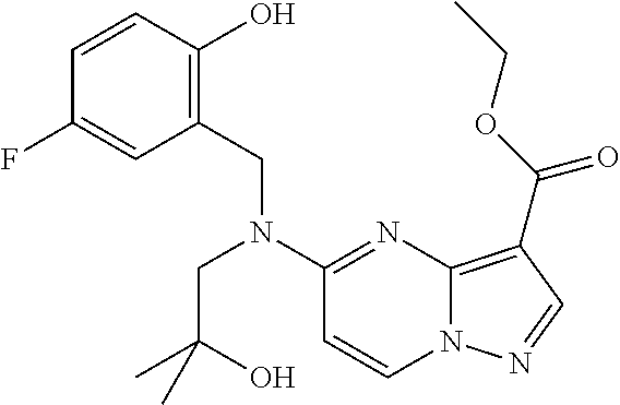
C1=CC(O)=C(CN(C2=NC3=C(C(OCC)=O)C=NN3C=C2)CC(C)(O)C)C=C1F
